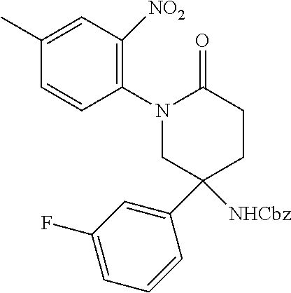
N1(C2=C([NO2])C=C(C)C=C2)CC(C2=CC(F)=CC=C2)([NHCbz])CCC1=O
